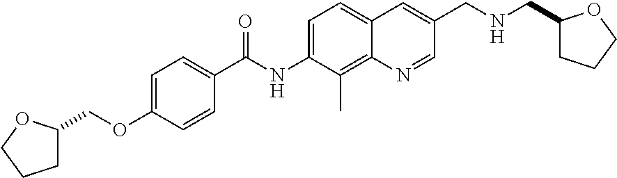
C1=C(OCC2CCCO2)C=CC(C(NC2=CC=C3C(=C2C)N=CC(CNCC2CCCO2)=C3)=O)=C1
